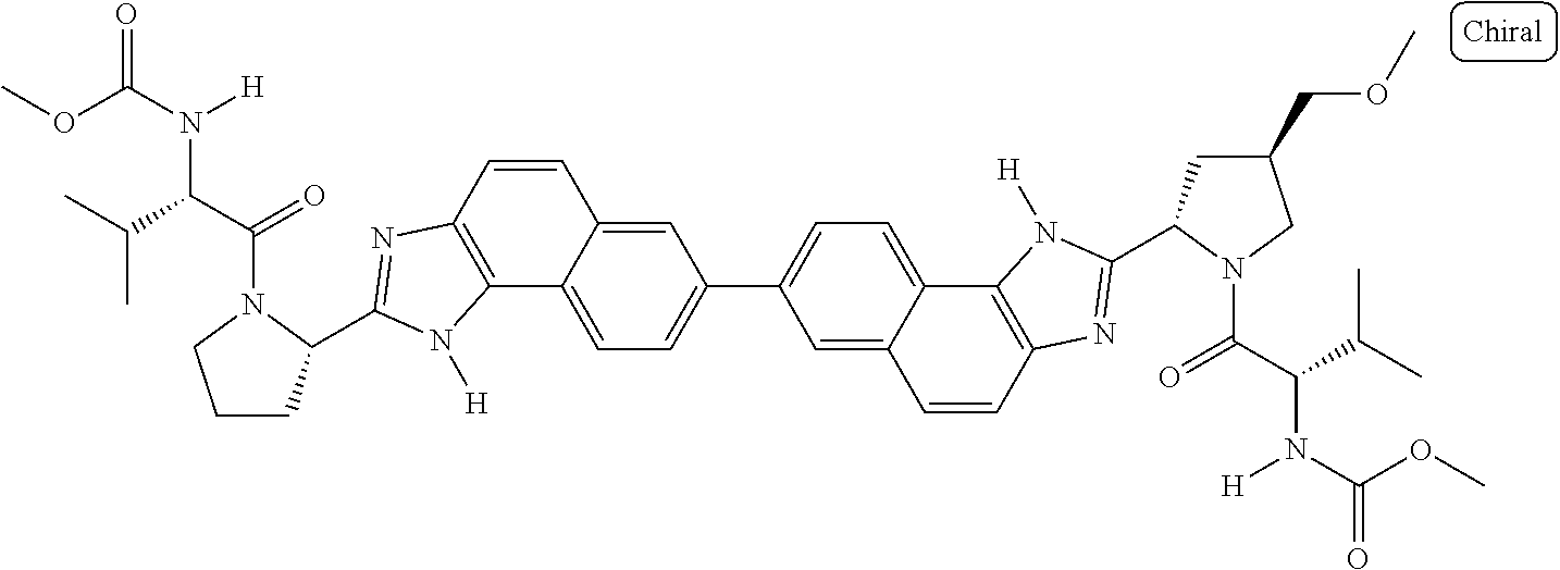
C12=CC=C(C3=CC=C4C(=C3)C=CC3=C4N([H])C(C4CC(COC)CN4C(C(C(C)C)N(C(OC)=O)[H])=O)=N3)C=C1C=CC1=C2N([H])C(C2CCCN2C(C(C(C)C)N(C(OC)=O)[H])=O)=N1
